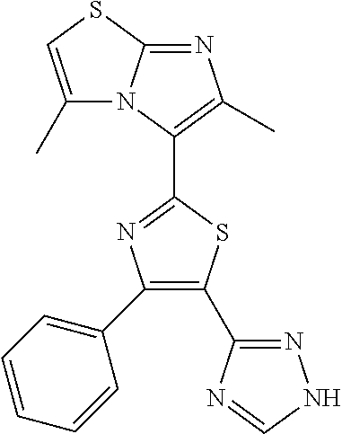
C1(C2=CC=CC=C2)=C(C2=NNC=N2)SC(C2=C(C)N=C3N2C(C)=CS3)=N1
